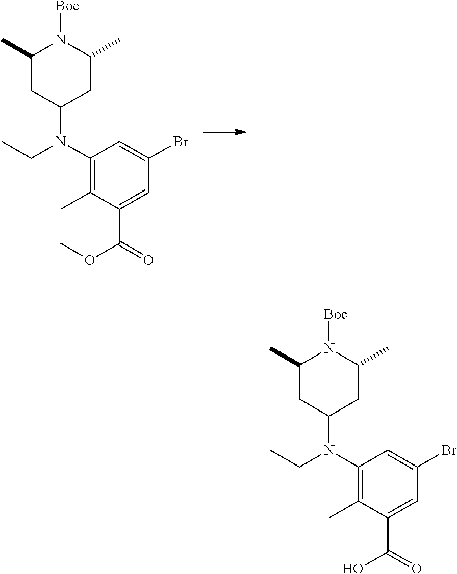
C1(N(C2CC(C)N([Boc])C(C)C2)CC)=C(C)C(C(=O)OC)=CC(Br)=C1.C1(N(C2CC(C)N([Boc])C(C)C2)CC)=C(C)C(C(=O)O)=CC(Br)=C1
